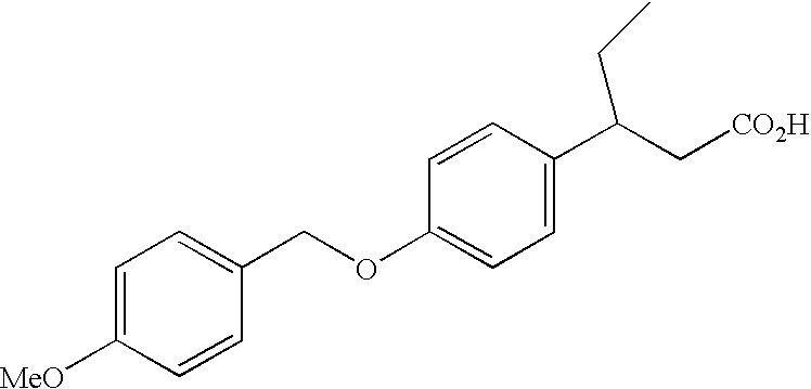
C(OC1=CC=C(C(C[CO2H])CC)C=C1)C1=CC=C([MeO])C=C1
